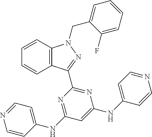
C12=C(C=CC=C1)N(CC1=CC=CC=C1F)N=C2C1=NC(NC2=CC=NC=C2)=CC(NC2=CC=NC=C2)=N1
